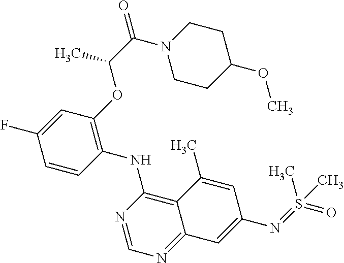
C1=CC(NC2=C3C(=NC=N2)C=C(N=S(=O)(C)C)C=C3C)=C(OC(C(N2CCC(OC)CC2)=O)C)C=C1F
